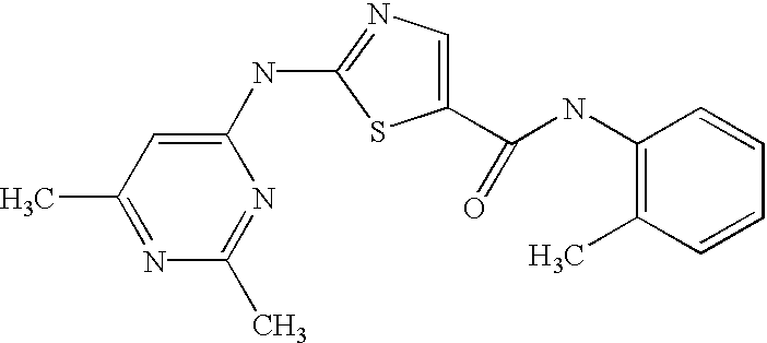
C1(NC2=NC=C(C(NC3=C(C)C=CC=C3)=O)S2)=CC(C)=NC(C)=N1
